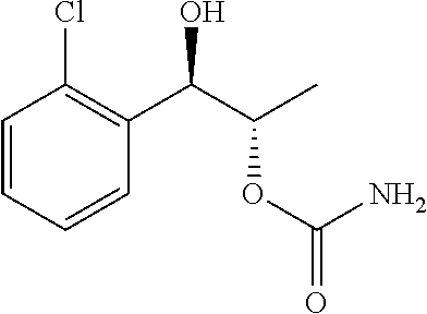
C1=CC(Cl)=C(C(C(C)OC(=O)N)O)C=C1
